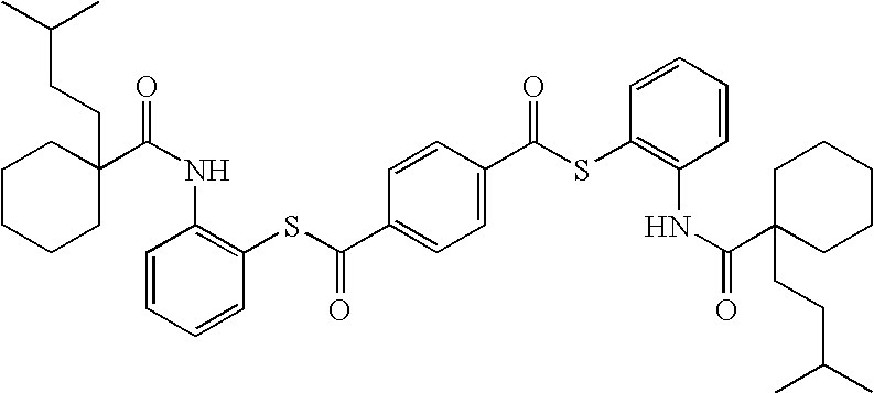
C1CCCC(CCC(C)C)(C(NC2=C(SC(=O)C3=CC=C(C(SC4=C(NC(=O)C5(CCC(C)C)CCCCC5)C=CC=C4)=O)C=C3)C=CC=C2)=O)C1
